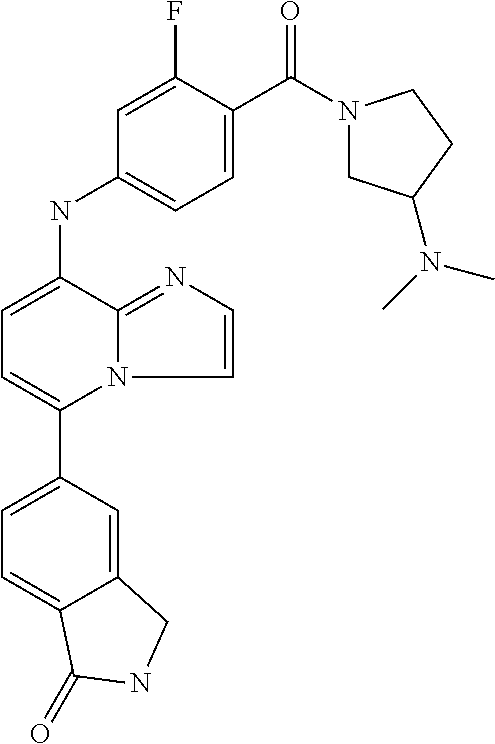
C12=CC(C3=CC=C(NC4=CC=C(C(=O)N5CC(N(C)C)CC5)C(F)=C4)C4=NC=CN34)=CC=C1C(=O)NC2
